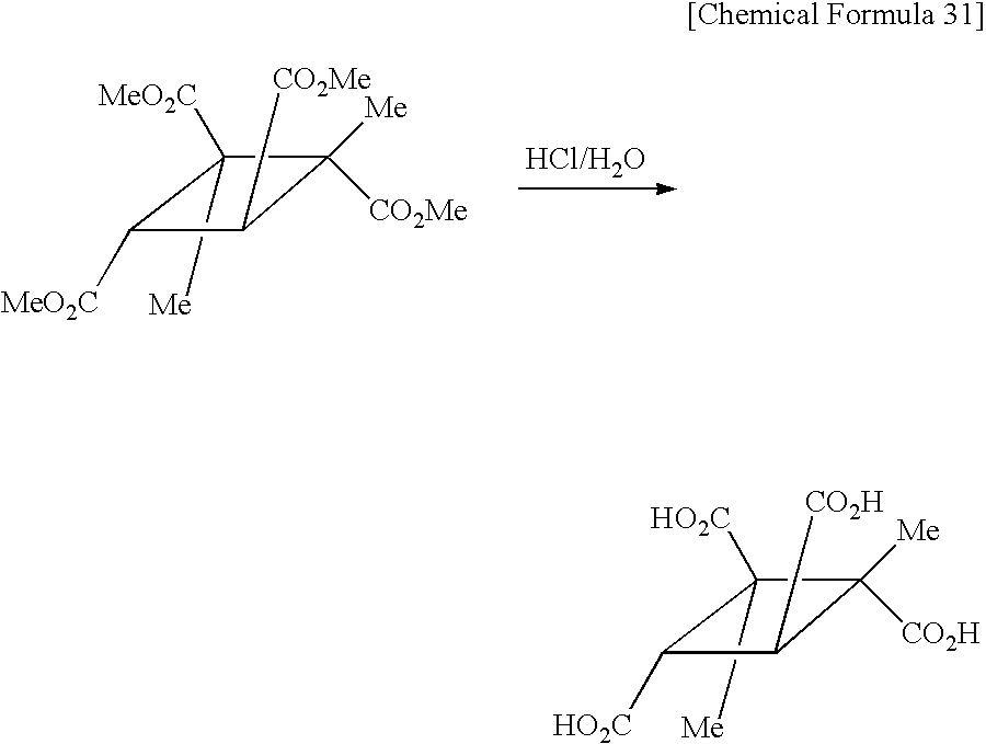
C1([HO2C])([Me])C([CO2H])([Me])C([CO2H])C1[HO2C].C1([MeO2C])([Me])C([CO2Me])([Me])C([CO2Me])C1[MeO2C]
